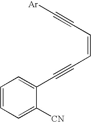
C1(C#CC=CC#C[Ar])=CC=CC=C1[CN]
